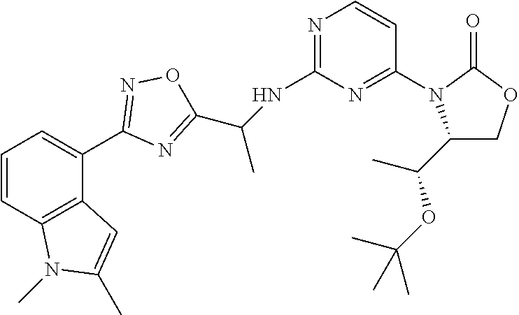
C1(N2C(C(C)OC(C)(C)C)COC2=O)=NC(NC(C)C2=NC(C3=CC=CC4=C3C=C(C)N4C)=NO2)=NC=C1
